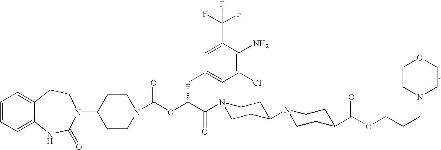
C1=CC=C2C(=C1)CCN(C1CCN(C(OC(C(=O)N3CCC(N4CCC(C(OCCCN5CCOCC5)=O)CC4)CC3)CC3=CC(Cl)=C(N)C(C(F)(F)F)=C3)=O)CC1)C(=O)N2
